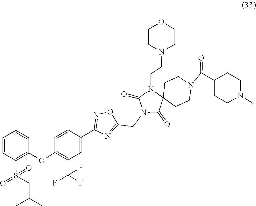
C1(C2=NOC(CN3C(=O)C4(N(CCN5CCOCC5)C3=O)CCN(C(C3CCN(C)CC3)=O)CC4)=N2)=CC(C(F)(F)F)=C(OC2=C(S(=O)(=O)CC(C)C)C=CC=C2)C=C1
